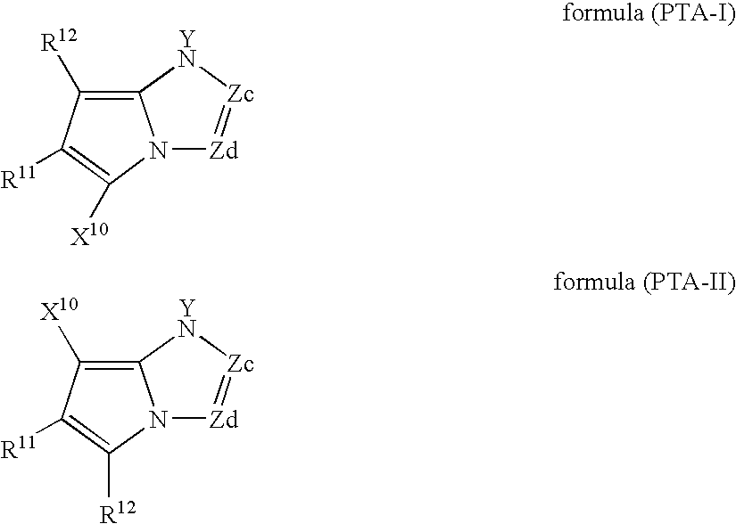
N12[Zd]=[Zc][YN]C1=C([R12])C([R11])=C2[X10].N12[Zd]=[Zc][YN]C1=C([X10])C([R11])=C2[R12]
